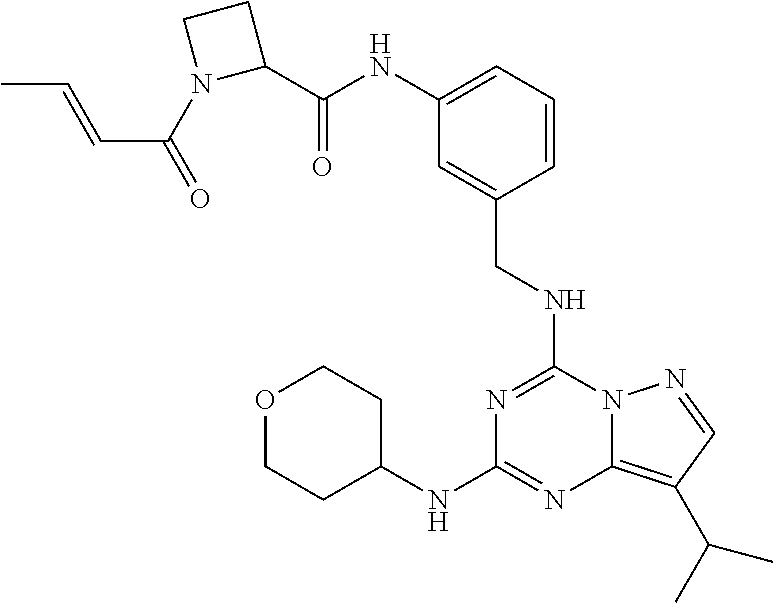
C1(C(NC2=CC=CC(CNC3=NC(NC4CCOCC4)=NC4=C(C(C)C)C=NN34)=C2)=O)CCN1C(=O)C=CC
